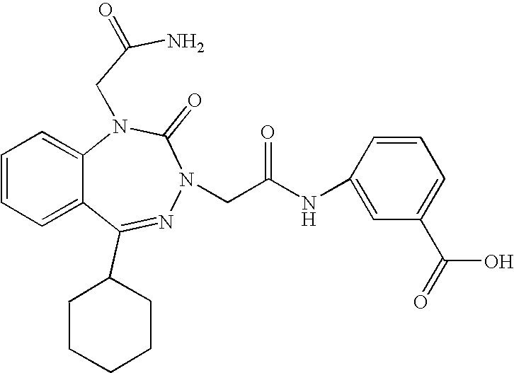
C1=CC=C2C(=C1)N(CC(N)=O)C(=O)N(CC(NC1=CC(C(=O)O)=CC=C1)=O)N=C2C1CCCCC1
